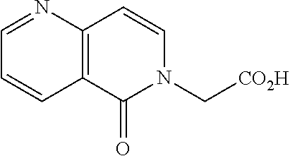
C1=NC2=C(C=C1)C(=O)N(C[CO2H])C=C2
